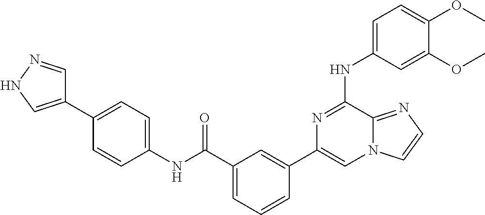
C1=C(NC2=NC(C3=CC(C(=O)NC4=CC=C(C5=CNN=C5)C=C4)=CC=C3)=CN3C2=NC=C3)C=C(OC)C(OC)=C1
